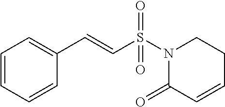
C1=CC=CC(C=CS(N2C(=O)C=CCC2)(=O)=O)=C1
